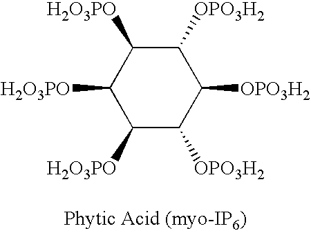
C1([OPO3H2])C([H2O3PO])C([H2O3PO])C([H2O3PO])C([OPO3H2])C1[OPO3H2]
